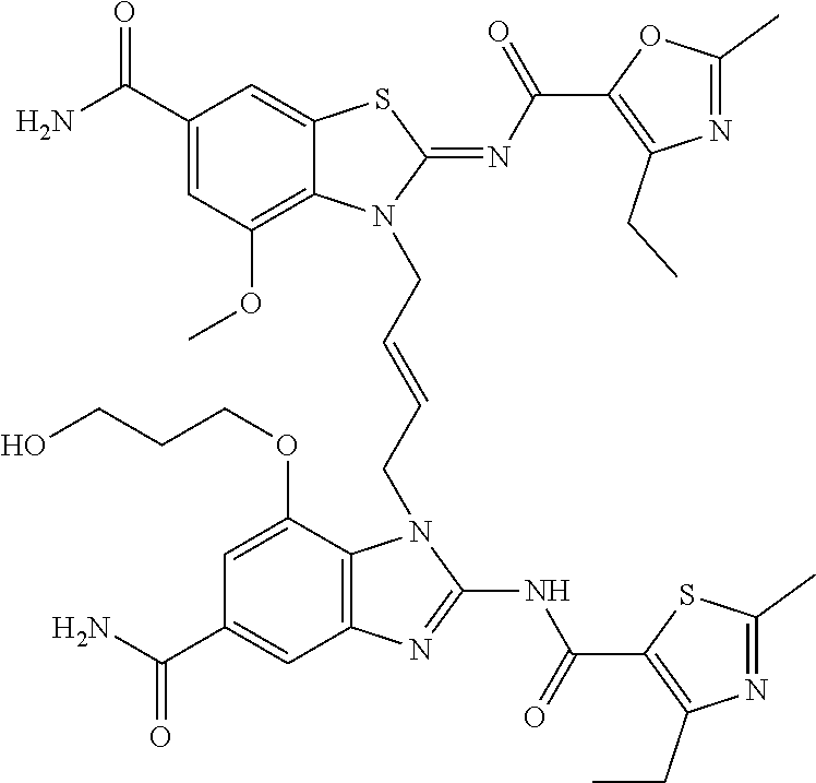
NC(C1=CC(OC)=C2C(=C1)SC(=NC(=O)C1=C(CC)N=C(C)O1)N2CC=CCN1C2=C(C=C(C(N)=O)C=C2OCCCO)N=C1NC(=O)C1=C(CC)N=C(C)S1)=O
